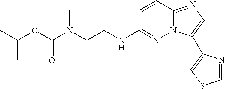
C1=CC2=NC=C(C3=CSC=N3)N2N=C1NCCN(C(OC(C)C)=O)C
